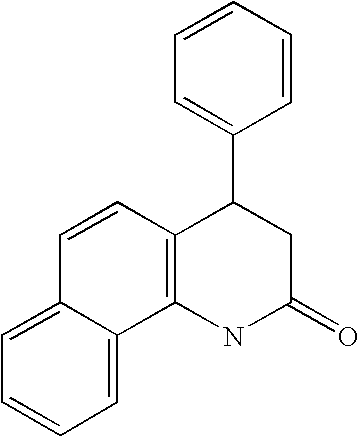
C12=C(NC(=O)CC1C1=CC=CC=C1)C1=CC=CC=C1C=C2
